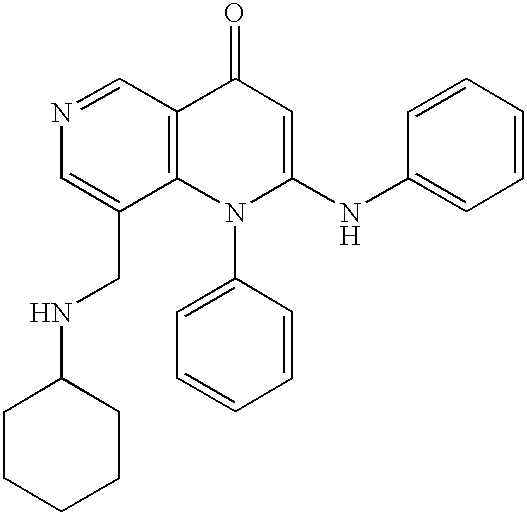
N1=CC2=C(C(CNC3CCCCC3)=C1)N(C1=CC=CC=C1)C(NC1=CC=CC=C1)=CC2=O
